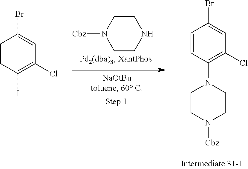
C1=CC(I)=C(Cl)C=C1Br.C1CNCCN1[Cbz].C1=CC(N2CCN([Cbz])CC2)=C(Cl)C=C1Br
